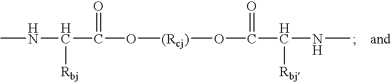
CNC([Rbj])C(O[(Rcj)]OC(C(NC)[Rbj])=O)=O
